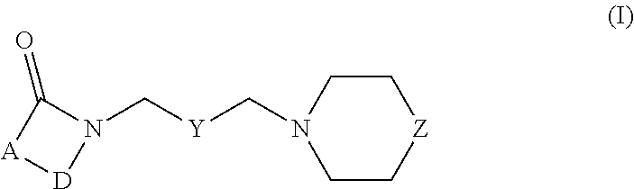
C1CN(C[Y]CN2C(=O)[A][D]2)CC[Z]1
